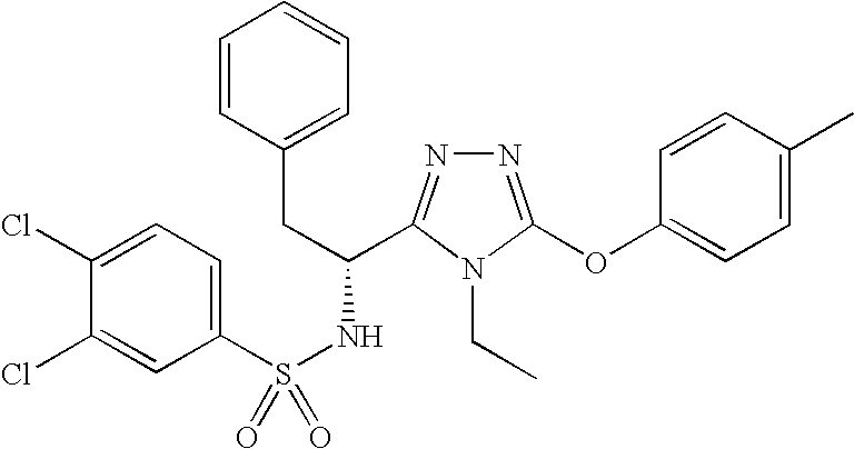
C1(Cl)=CC=C(S(NC(CC2=CC=CC=C2)C2=NN=C(OC3=CC=C(C)C=C3)N2CC)(=O)=O)C=C1Cl
